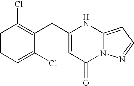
C(C1=CC(=O)N2C(=CC=N2)N1)C1=C(Cl)C=CC=C1Cl
